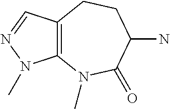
C12=C(C=NN1C)CCC(N)C(=O)N2C
